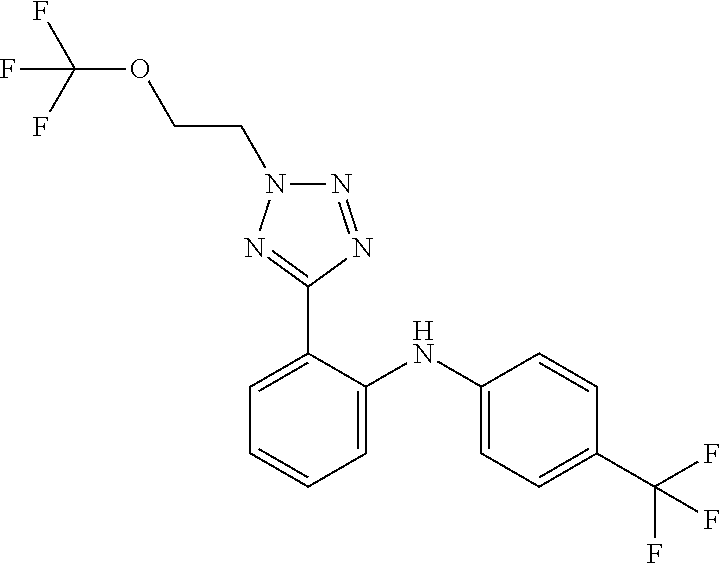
C1=CC(C(F)(F)F)=CC=C1NC1=CC=CC=C1C1=NN(CCOC(F)(F)F)N=N1
